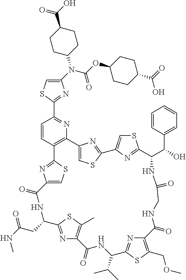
C1(N(C(=O)OC2CCC(C(=O)O)CC2)C2CCC(C(O)=O)CC2)=CSC(C2=NC3=C(C=C2)C2=NC(=CS2)C(=O)NC(CC(NC)=O)C2=NC(=C(C)S2)C(=O)NC(C(C)C)C2=NC(=C(COC)S2)C(=O)NCC(=O)NC(C(C2=CC=CC=C2)O)C2=NC(=CS2)C2=NC3=CS2)=N1
